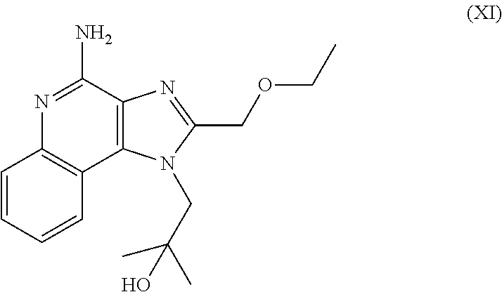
N1=C(N)C2=C(C3=C1C=CC=C3)N(CC(C)(O)C)C(COCC)=N2
